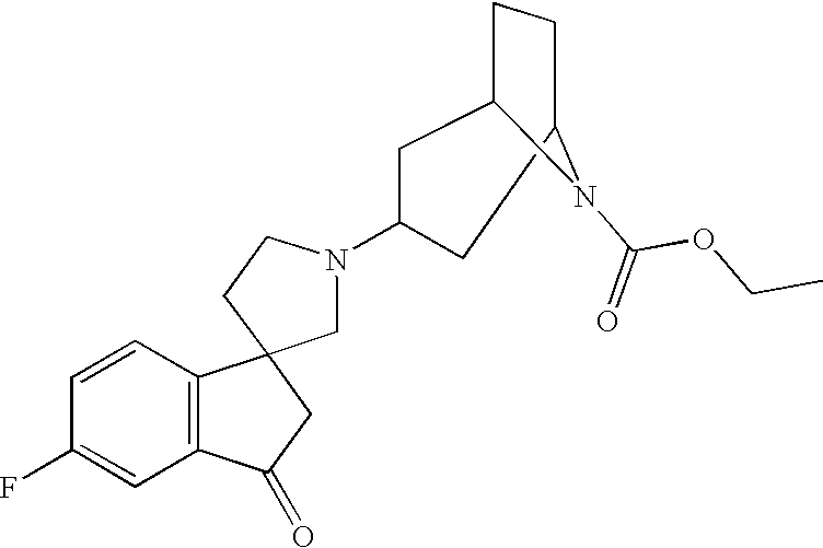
C1=CC(F)=CC2=C1C1(CC2=O)CN(C2CC3CCC(C2)N3C(OCC)=O)CC1
